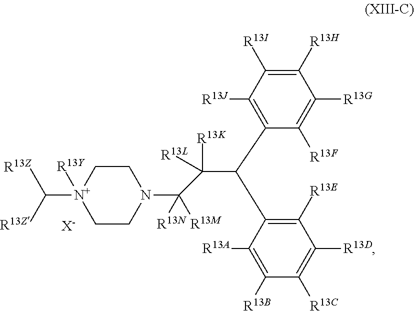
[X-].C([R13Z])([N+]1([R13Y])CCN(C([R13N])([R13M])C([R13L])([R13K])C(C2=C([R13J])C([R13I])=C([R13H])C([R13G])=C2[R13F])C2=C([R13E])C([R13D])=C([R13C])C([R13B])=C2[R13A])CC1)[R13Z]
